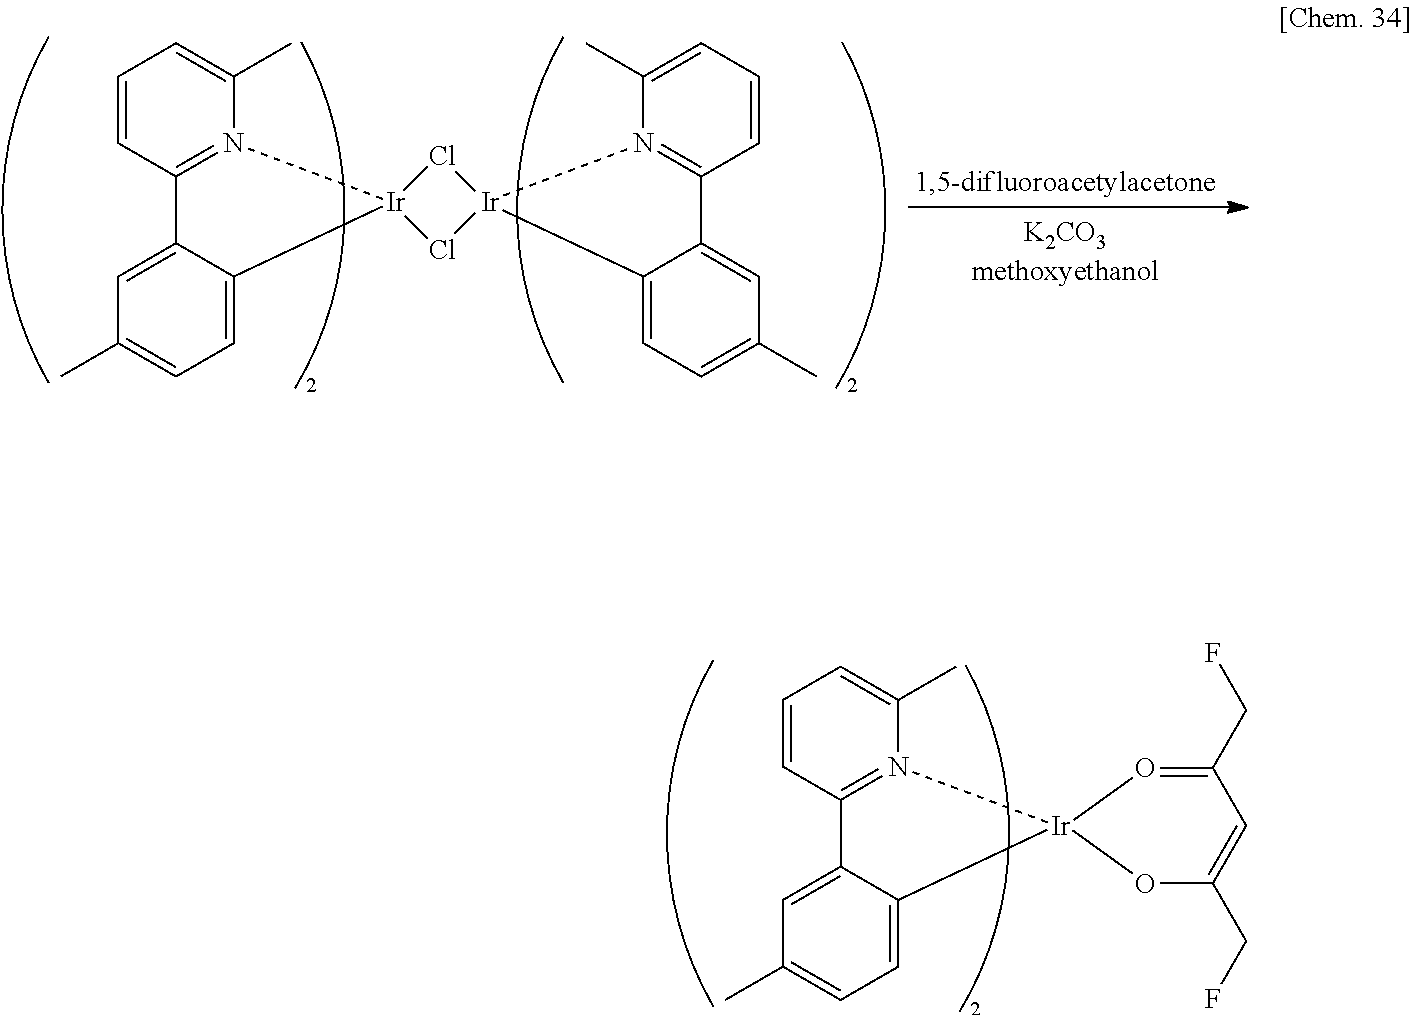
C1=CC2=N(C(C)=C1)[Ir]1(C3=CC=C(C)C=C23)Cl[Ir]2(Cl1)N1=C(C=CC=C1C)C1=CC(C)=CC=C12.C1=CC2=N(C(C)=C1)[Ir]1(C3=CC=C(C)C=C23)OC(CF)=CC(CF)=O1
